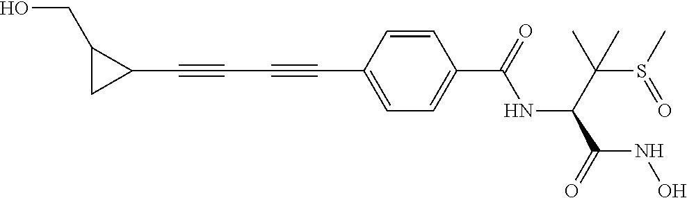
C1(C#CC#CC2=CC=C(C(=O)NC(C(S(C)=O)(C)C)C(=O)NO)C=C2)C(CO)C1
